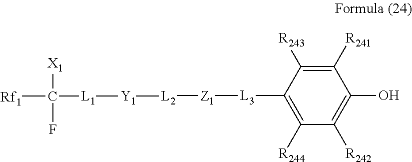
C1([L3][Z1][L2][Y1][L1]C([Rf1])([X1])F)=C([R244])C([R242])=C(O)C([R241])=C1[R243]
